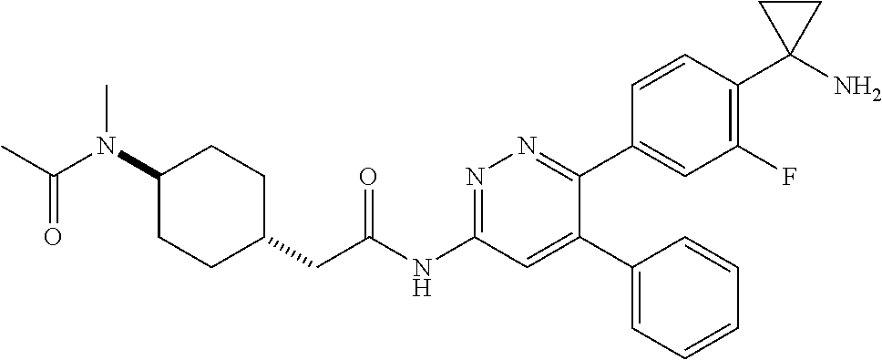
C1(N(C(C)=O)C)CCC(CC(NC2=NN=C(C3=CC(F)=C(C4(N)CC4)C=C3)C(C3=CC=CC=C3)=C2)=O)CC1
